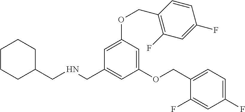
C1(CNCC2CCCCC2)=CC(OCC2=CC=C(F)C=C2F)=CC(OCC2=C(F)C=C(F)C=C2)=C1
